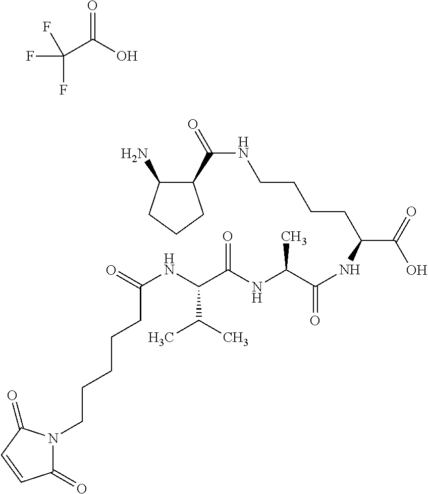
C(C(O)=O)(F)(F)F.C1(C(=O)NCCCCC(C(=O)O)NC(=O)C(NC(C(NC(=O)CCCCCN2C(=O)C=CC2=O)C(C)C)=O)C)C(N)CCC1
